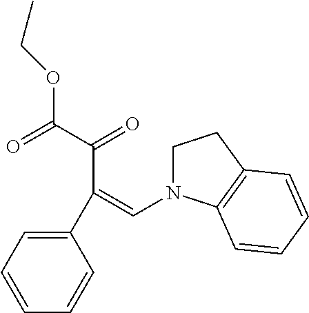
C1(C(C(C(=O)OCC)=O)=CN2CCC3=C2C=CC=C3)=CC=CC=C1
